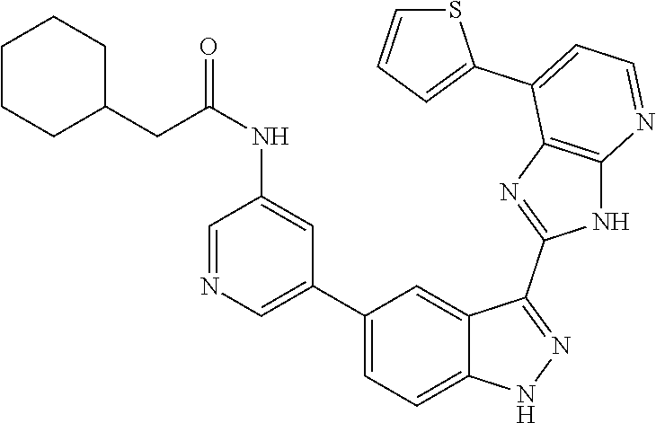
C1(C2=CC=C3C(=C2)C(C2=NC4=C(N2)N=CC=C4C2=CC=CS2)=NN3)=CN=CC(NC(CC2CCCCC2)=O)=C1
